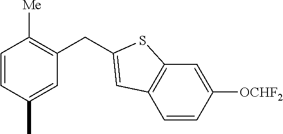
C1=CC(C)=CC(CC2=CC3=C(C=C([OCHF2])C=C3)S2)=C1[Me]
